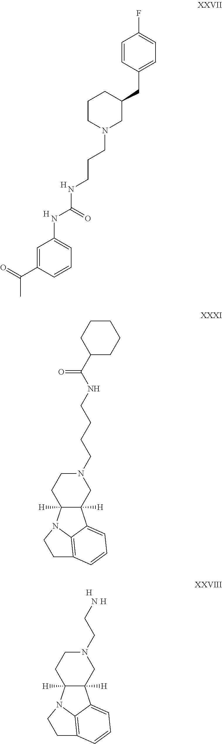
C1=C(C(C)=O)C=CC=C1NC(=O)NCCCN1CC(CC2=CC=C(F)C=C2)CCC1.[H].[H].C1N(CCCCNC(C2CCCCC2)=O)CCC2([H])C1([H])C1=CC=CC3=C1N2CC3.C1N(CCN)CCC2([H])C1([H])C1=CC=CC3=C1N2CC3.[H].[H]
